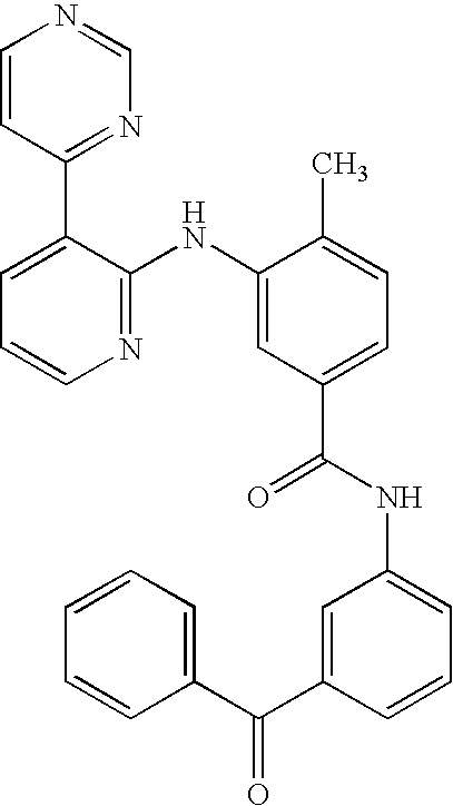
C1=CC(C2=CC=CN=C2NC2=CC(C(NC3=CC=CC(C(C4=CC=CC=C4)=O)=C3)=O)=CC=C2C)=NC=N1
